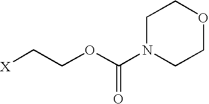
C1N(C(OCC[X])=O)CCOC1
